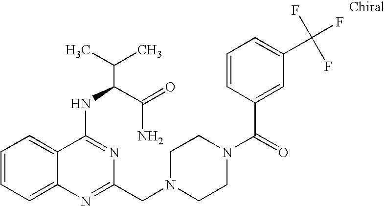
C1=CC=C2C(=C1)C(NC(C(N)=O)C(C)C)=NC(CN1CCN(C(=O)C3=CC(C(F)(F)F)=CC=C3)CC1)=N2
